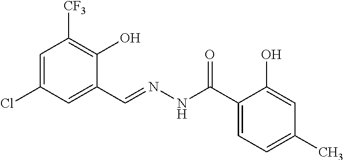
C1=C(Cl)C=C(C=NNC(C2=CC=C(C)C=C2O)=O)C(O)=C1[CF3]
